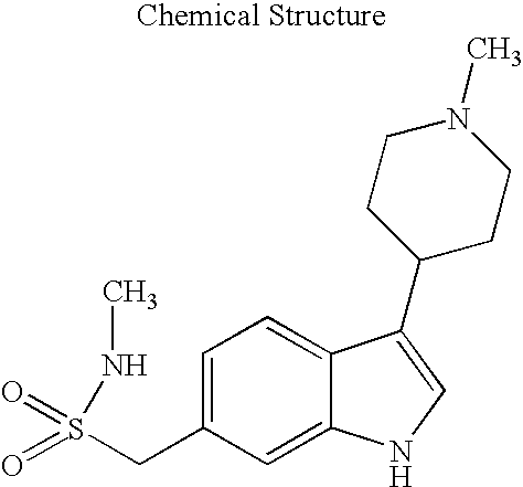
C1=C(CS(=O)(=O)NC)C=C2C(=C1)C(C1CCN(C)CC1)=CN2
